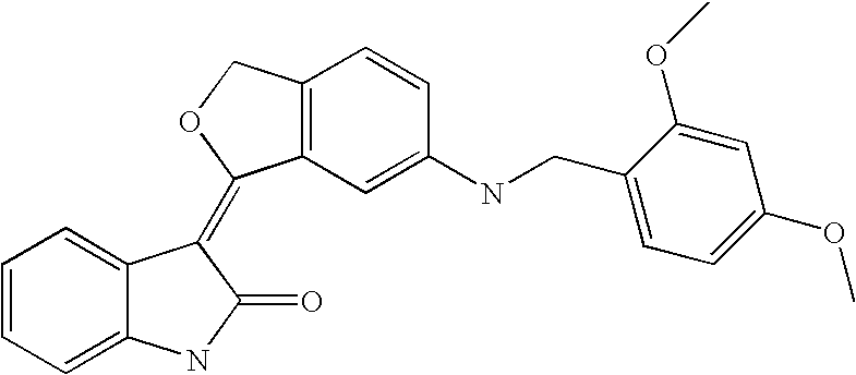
C12=CC=CC=C1C(=C1C3=C(C=CC(NCC4=CC=C(OC)C=C4OC)=C3)CO1)C(=O)N2
